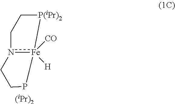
C1[P(iPr)2][Fe]2([CO])([H])n(C1)CCP2.[(iPr)2]
